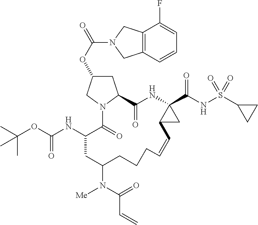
C12=C(C=CC=C1F)CN(C(OC1CC3N(C1)C(=O)C(NC(OC(C)(C)C)=O)CC(N(C(=O)C=C)[Me])CCCC=CC1C(C(NS(C4CC4)(=O)=O)=O)(NC3=O)C1)=O)C2
